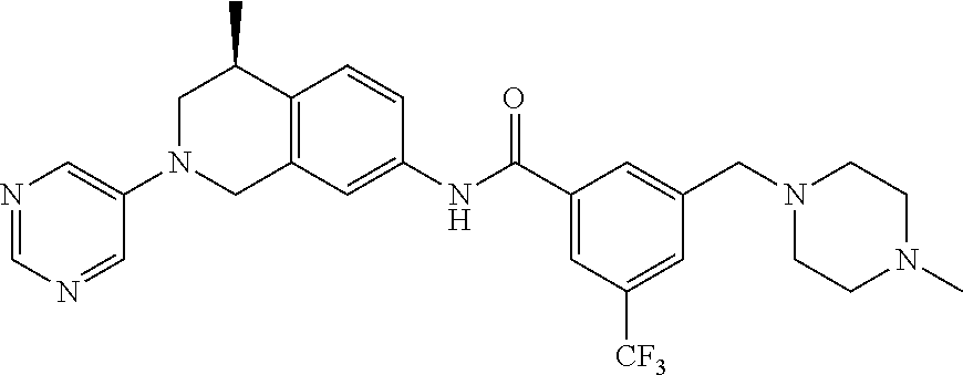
N1=CN=CC(N2CC(C)C3=C(C=C(NC(C4=CC([CF3])=CC(CN5CCN(C)CC5)=C4)=O)C=C3)C2)=C1
